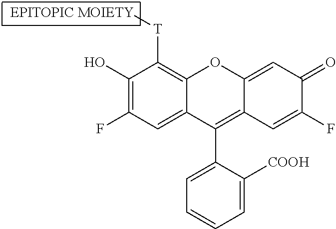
OC1=C(F)C=C2C(=C1[T][EPITOPIC MOIETY])OC1=CC(=O)C(F)=CC1=C2C1=CC=CC=C1[COOH]
